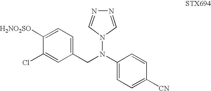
C1(N(N2C=NN=C2)CC2=CC=C([H2NO2SO])C(Cl)=C2)=CC=C([CN])C=C1
